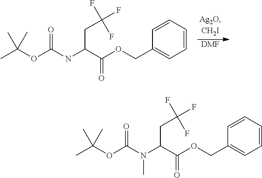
[DMF].CC(OC(NC(C(OCC1=CC=CC=C1)=O)CC(F)(F)F)=O)(C)C.CC(OC(N(C(C(OCC1=CC=CC=C1)=O)CC(F)(F)F)C)=O)(C)C
